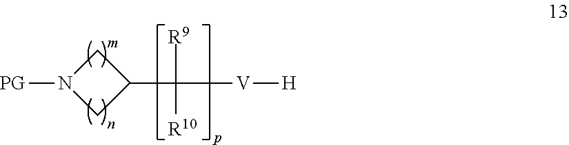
C1N([PG])CC1C([V][H])([R9])[R10]
